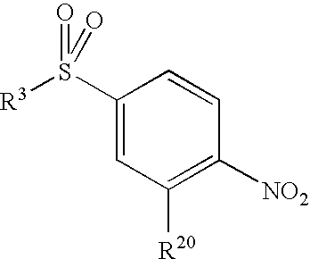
C1(S([R3])(=O)=O)=CC([R20])=C([NO2])C=C1
